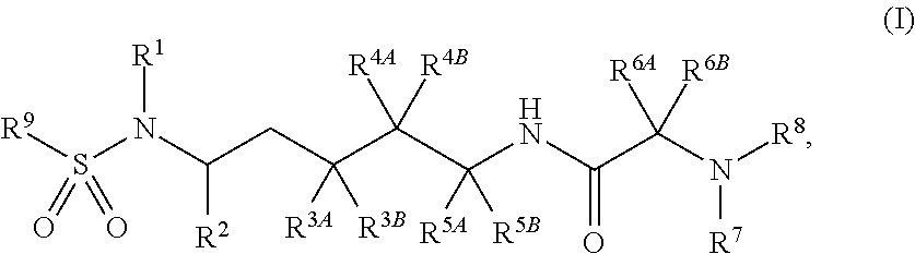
S(N(C(CC(C(C(NC(C([R6A])([R6B])N([R8])[R7])=O)([R5A])[R5B])([R4A])[R4B])([R3A])[R3B])[R2])[R1])(=O)(=O)[R9]
